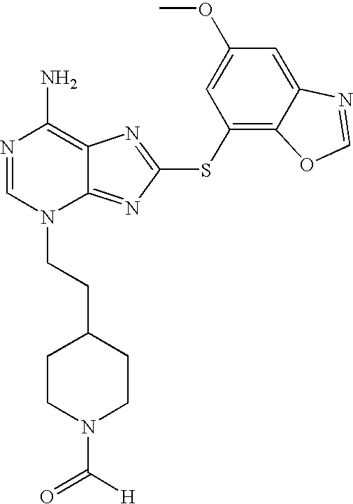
N1=CN(CCC2CCN(C([H])=O)CC2)C2=NC(SC3=C4C(=CC(OC)=C3)N=CO4)=NC2=C1N
